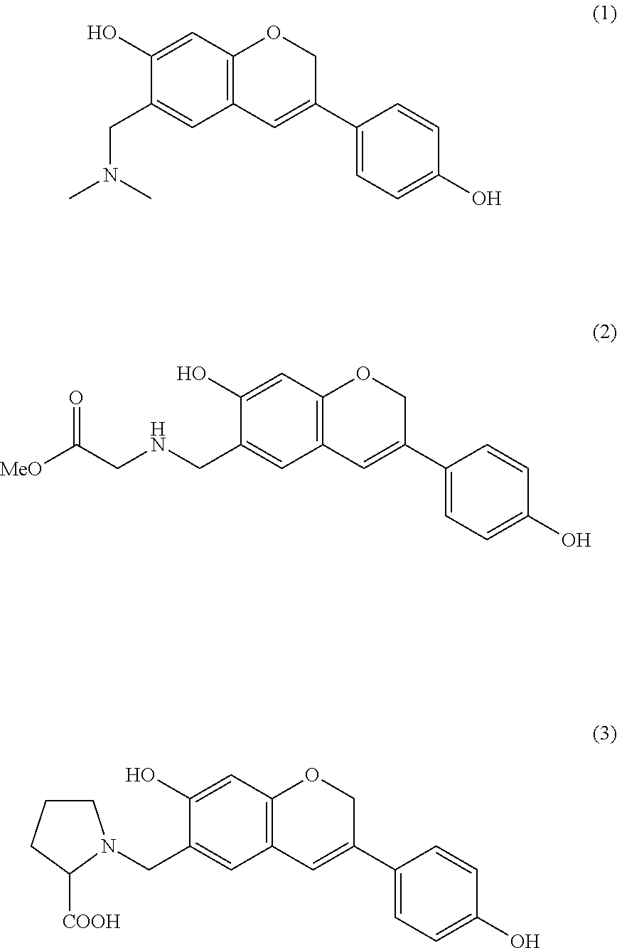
C1=C(O)C(CN(C)C)=CC2=C1OCC(C1=CC=C(O)C=C1)=C2.C1=C(O)C(CNCC([MeO])=O)=CC2=C1OCC(C1=CC=C(O)C=C1)=C2.C1=C(O)C(CN2CCCC2[COOH])=CC2=C1OCC(C1=CC=C(O)C=C1)=C2
